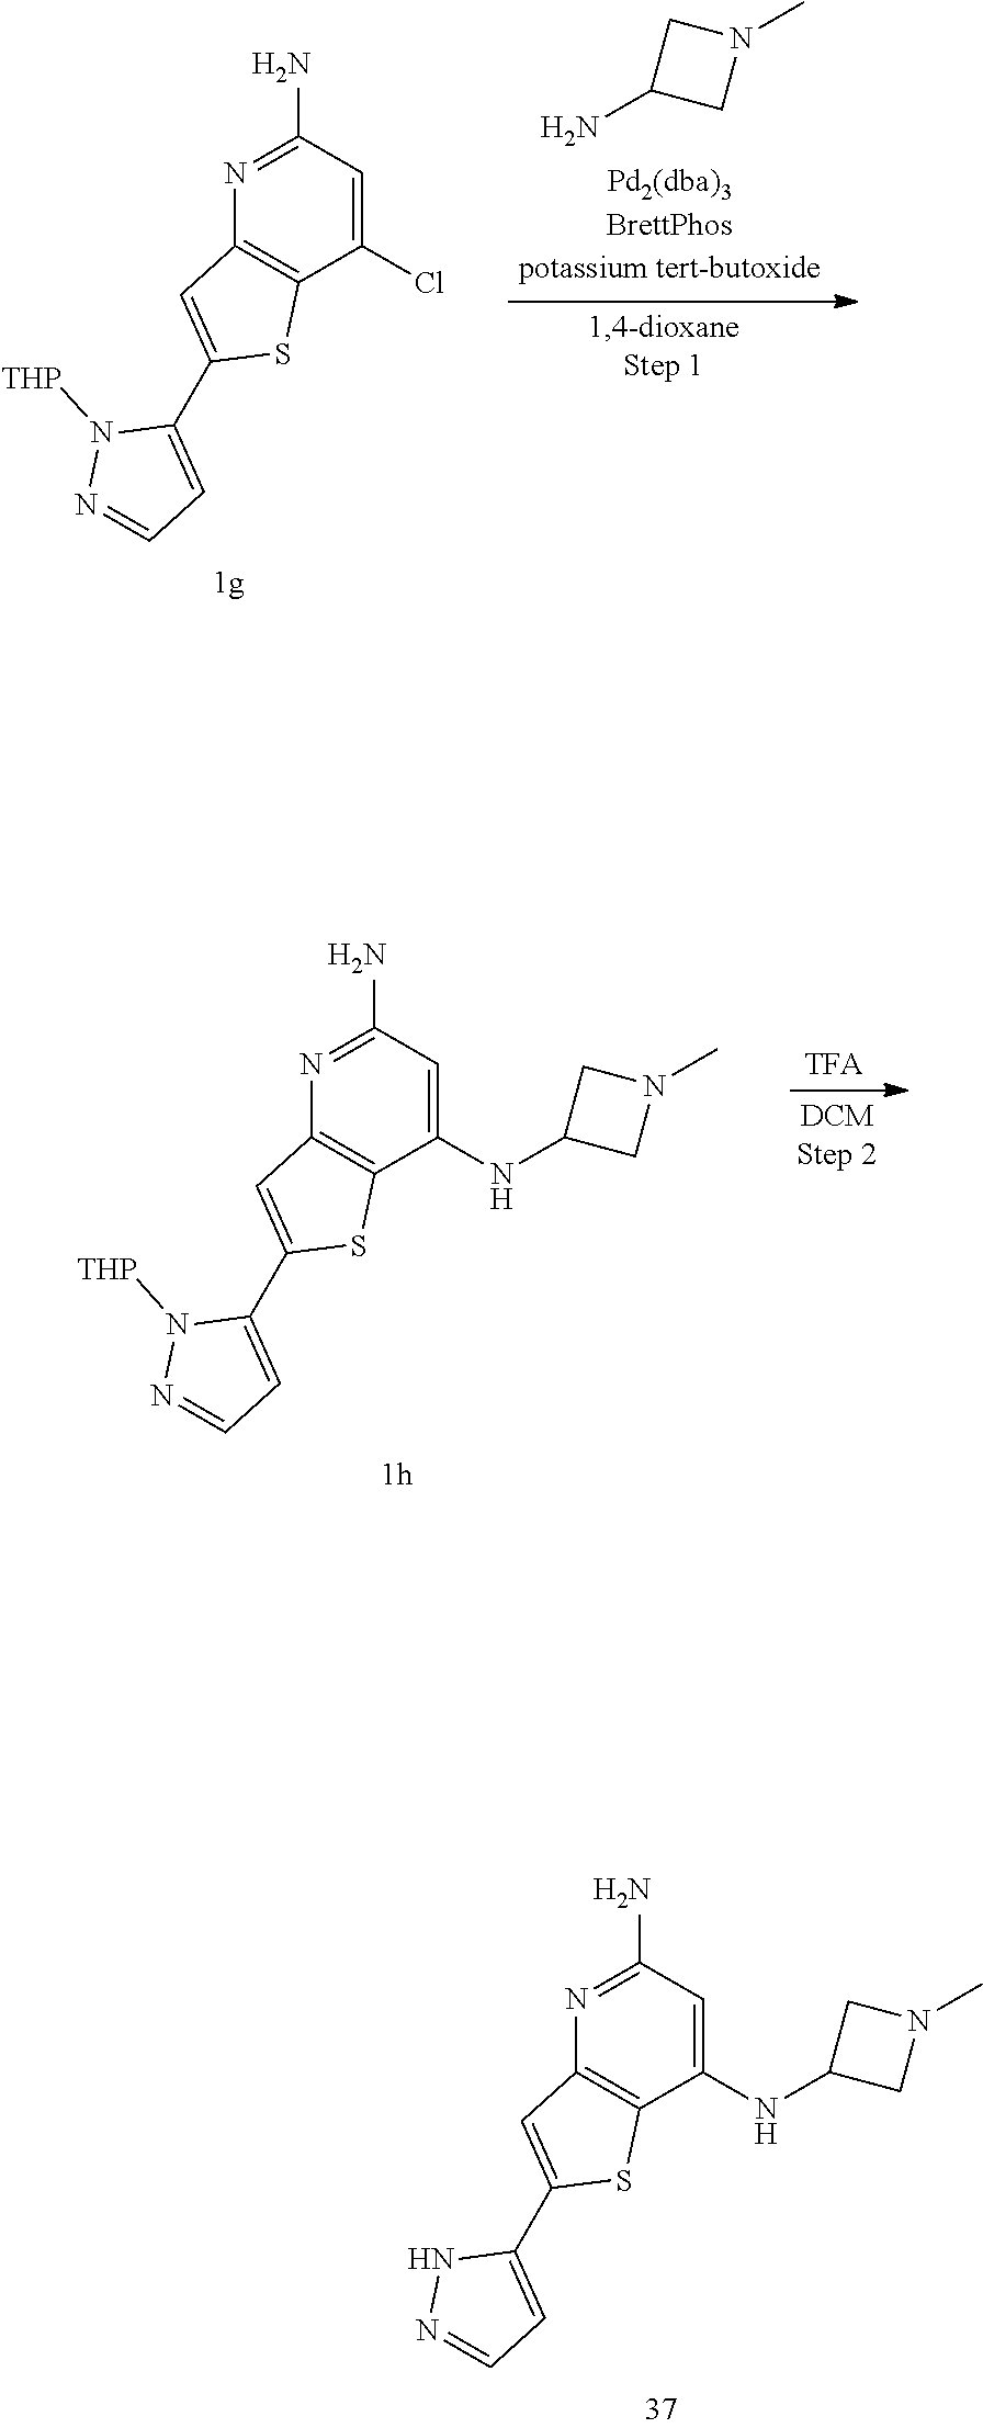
N1=C(N)C=C(NC2CN(C)C2)C2=C1C=C(C1=CC=NN1)S2.N1=C(N)C=C(Cl)C2=C1C=C(C1=CC=NN1[THP])S2.C1C(N)CN1C.N1=C(N)C=C(NC2CN(C)C2)C2=C1C=C(C1=CC=NN1[THP])S2
